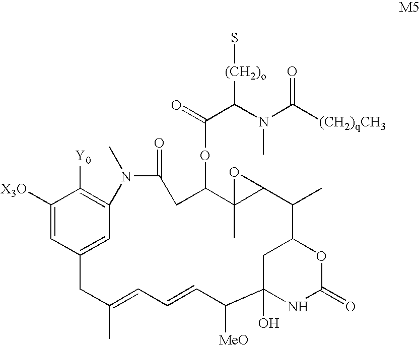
C12=CC(=C([Y0])C([X3O])=C1)N(C)C(=O)CC(OC(C(N(C([(CH2)qCH3])=O)C)[(CH2)o]S)=O)C1(C)C(C(C)C3CC(O)(C([MeO])C=CC=C(C)C2)NC(=O)O3)O1
